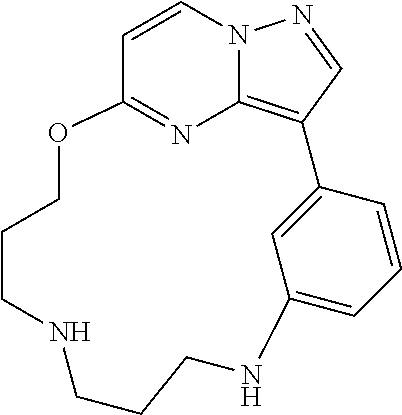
C1=CC2=NC3=C(C=NN13)C1=CC(=CC=C1)NCCCNCCCO2
